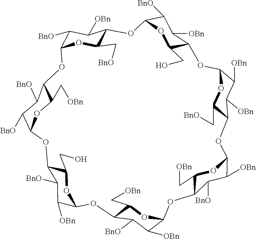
C12C(C[OBn])OC(C([OBn])C1[BnO])OC1C(C[OBn])OC(C([OBn])C1[BnO])OC1C(C[BnO])OC(C([OBn])C1[OBn])OC1C(CO)OC(C([BnO])C1[OBn])OC1C(C[BnO])OC(C([BnO])C1[OBn])OC1C(C[OBn])OC(C([BnO])C1[BnO])OC1C(CO)OC(O2)C([OBn])C1[BnO]
